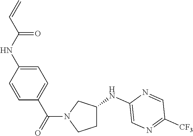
C1=CC(NC(C=C)=O)=CC=C1C(=O)N1CCC(NC2=CN=C([CF3])C=N2)C1
